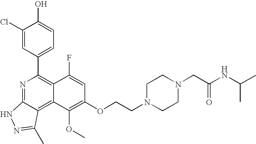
N1=C2C(=C3C(=C1C1=CC=C(O)C(Cl)=C1)C(F)=CC(OCCN1CCN(CC(NC(C)C)=O)CC1)=C3OC)C(C)=NN2
